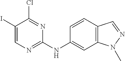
C1(I)=CN=C(NC2=CC3=C(C=C2)C=NN3C)N=C1Cl
